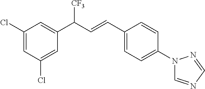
C1(Cl)=CC(C(C=CC2=CC=C(N3C=NC=N3)C=C2)[CF3])=CC(Cl)=C1
